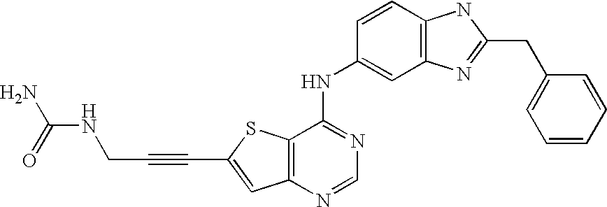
C12=C(N=CN=C1NC1=CC3=C(C=C1)NC(CC1=CC=CC=C1)=N3)C=C(C#CCNC(N)=O)S2
